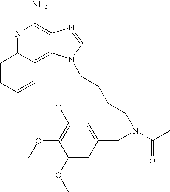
N1=C2C(=C3C(=C1N)N=CN3CCCCN(C(C)=O)CC1=CC(OC)=C(OC)C(OC)=C1)C=CC=C2
